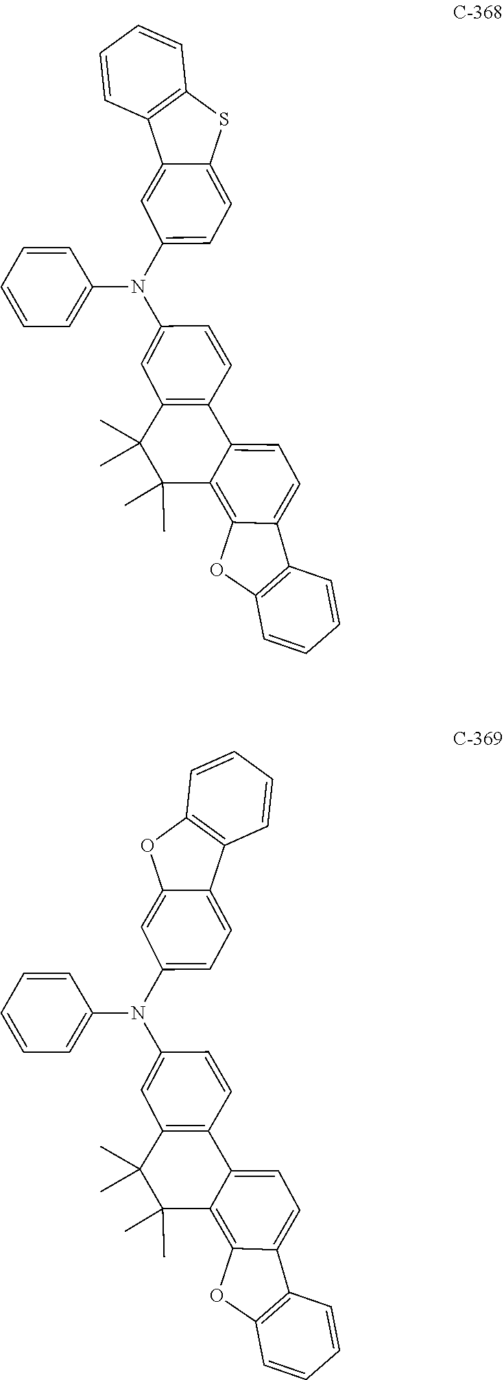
C12=C(C=CC(N(C3=CC=C4C(=C3)C3=C(S4)C=CC=C3)C3=CC=CC=C3)=C1)C1=CC=C3C(=C1C(C)(C)C2(C)C)OC1=C3C=CC=C1.C12=C(C=CC(N(C3=CC=C4C(=C3)OC3=C4C=CC=C3)C3=CC=CC=C3)=C1)C1=CC=C3C(=C1C(C)(C)C2(C)C)OC1=C3C=CC=C1
